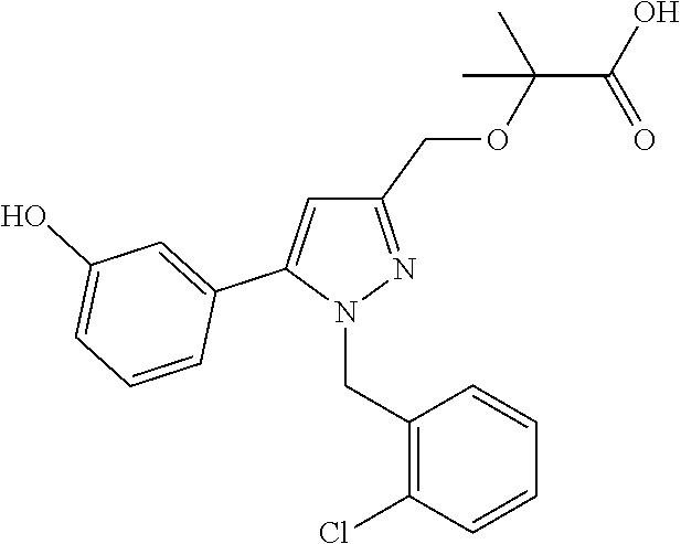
C1(COC(C(O)=O)(C)C)=NN(CC2=C(Cl)C=CC=C2)C(C2=CC(O)=CC=C2)=C1
